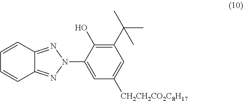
C1=CC2=NN(C3=CC([CH2CH2CO2C8H17])=CC(C(C)(C)C)=C3O)N=C2C=C1
